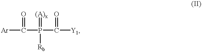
[Ar]C(=O)P(=[(A)x])(C(=O)[Y1])[Rb]
